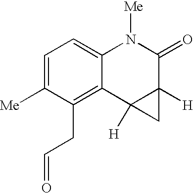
C1=C([Me])C(CC=O)=C2C(=C1)N([Me])C(=O)C1([H])C2([H])C1
